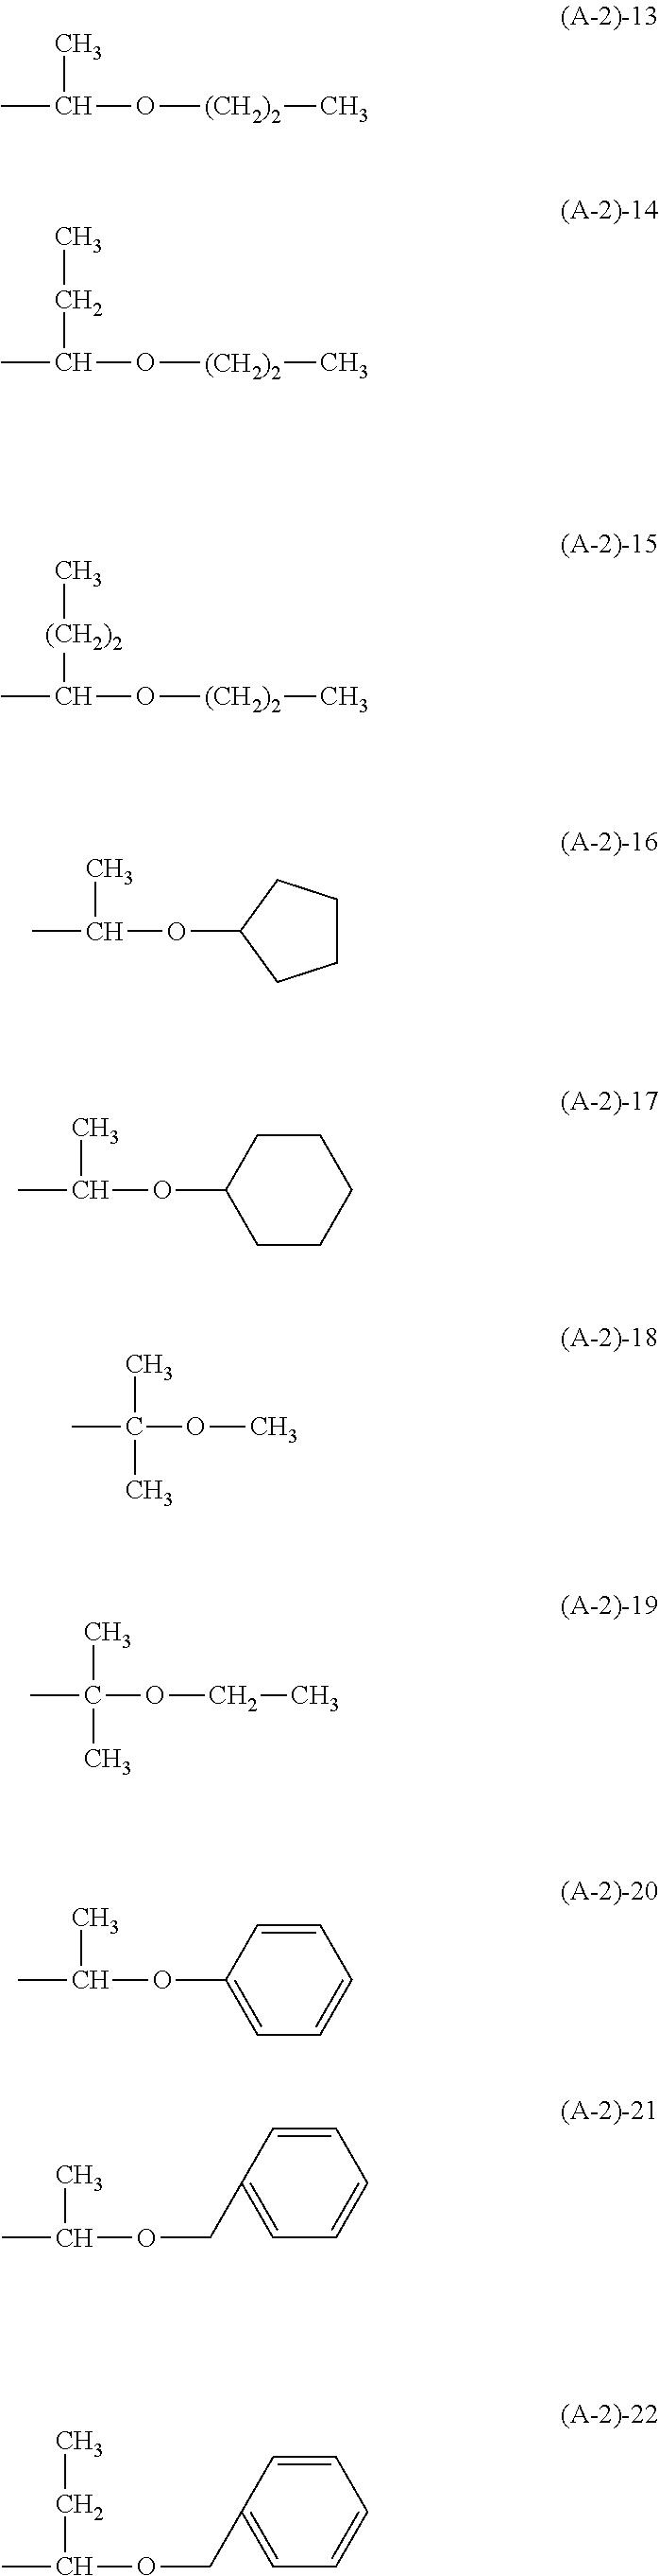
CC(O[(CH2)2]C)C.CC(O[(CH2)2]C)CC.CC(O[(CH2)2]C)[(CH2)2]C.CC(OC1CCCC1)C.CC(OC1CCCCC1)C.CC(OC)(C)C.CC(OCC)(C)C.CC(OC1=CC=CC=C1)C.CC(OCC1=CC=CC=C1)C.CC(OCC1=CC=CC=C1)CC
